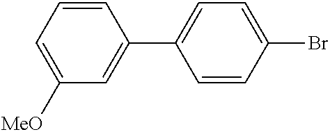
C1=C([MeO])C=C(C2=CC=C(Br)C=C2)C=C1
